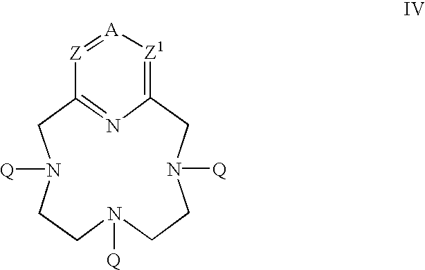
C1C2=[Z1][A]=[Z]C(=N2)CN([Q])CCN([Q])CCN1[Q]
